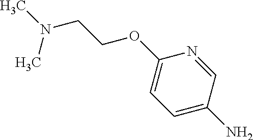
C1=C(N)C=NC(OCCN(C)C)=C1
